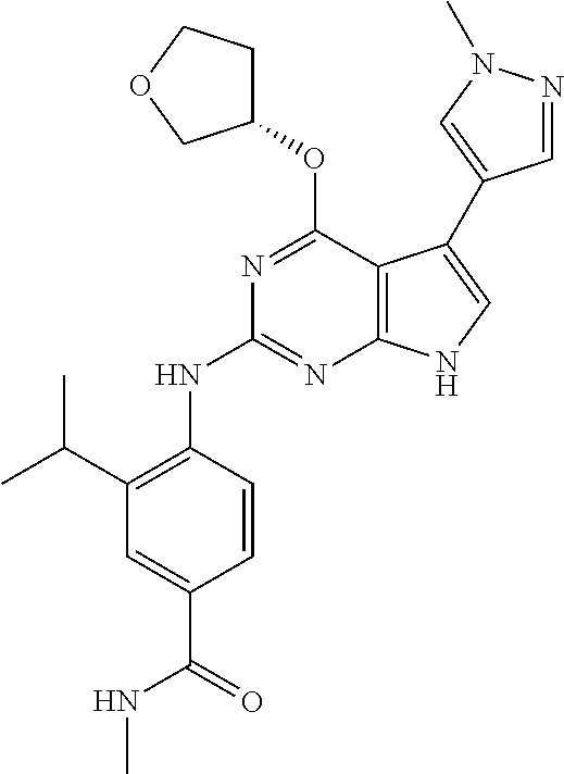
N(C1=NC2=C(C(OC3CCOC3)=N1)C(C1=CN(C)N=C1)=CN2)C1=C(C(C)C)C=C(C(=O)NC)C=C1
